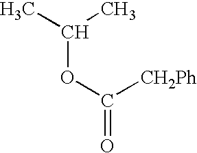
C(OC(=O)[CH2Ph])(C)C
